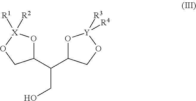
C1(C(C2O[Y]([R4])([R3])OC2)CO)O[X]([R2])([R1])OC1
